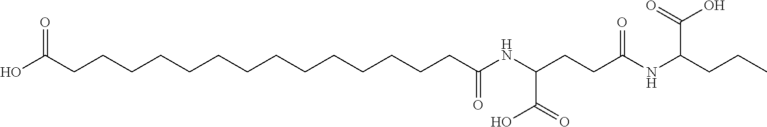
OC(CCCCCCCCCCCCCCC(NC(CCC(NC(CCC)C(=O)O)=O)C(=O)O)=O)=O
